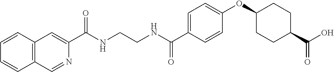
C(NCCNC(C1=CC=C(OC2CCC(C(O)=O)CC2)C=C1)=O)(=O)C1=CC2=C(C=N1)C=CC=C2
